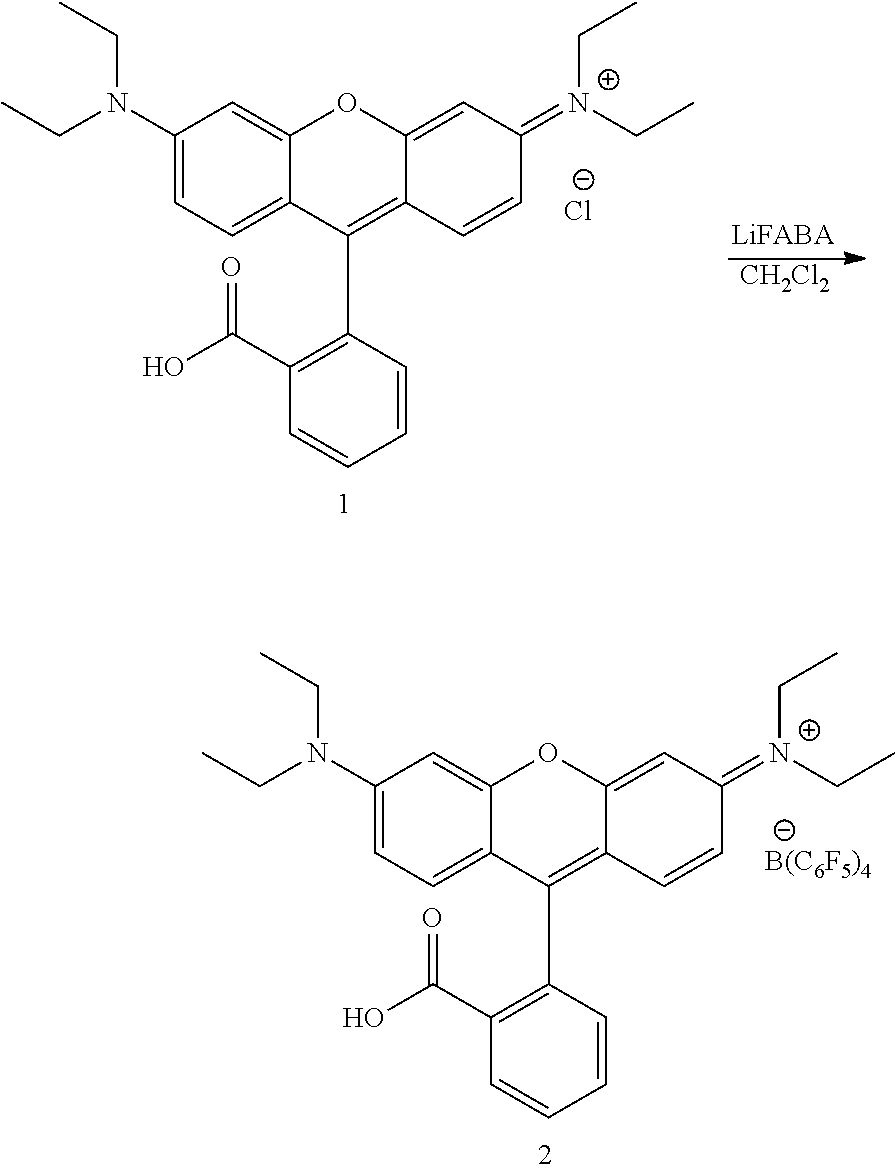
C1(N(CC)CC)=CC=C2C(=C1)OC1=CC(=[N+](CC)CC)C=CC1=C2C1=C(C(=O)O)C=CC=C1.[Cl-].[CH2Cl2].C1(N(CC)CC)=CC=C2C(=C1)OC1=CC(=[N+](CC)CC)C=CC1=C2C1=C(C(=O)O)C=CC=C1.[B(C6F5)4]
